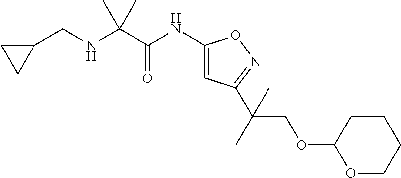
N(C(C(NC1=CC(C(C)(COC2OCCCC2)C)=NO1)=O)(C)C)CC1CC1
